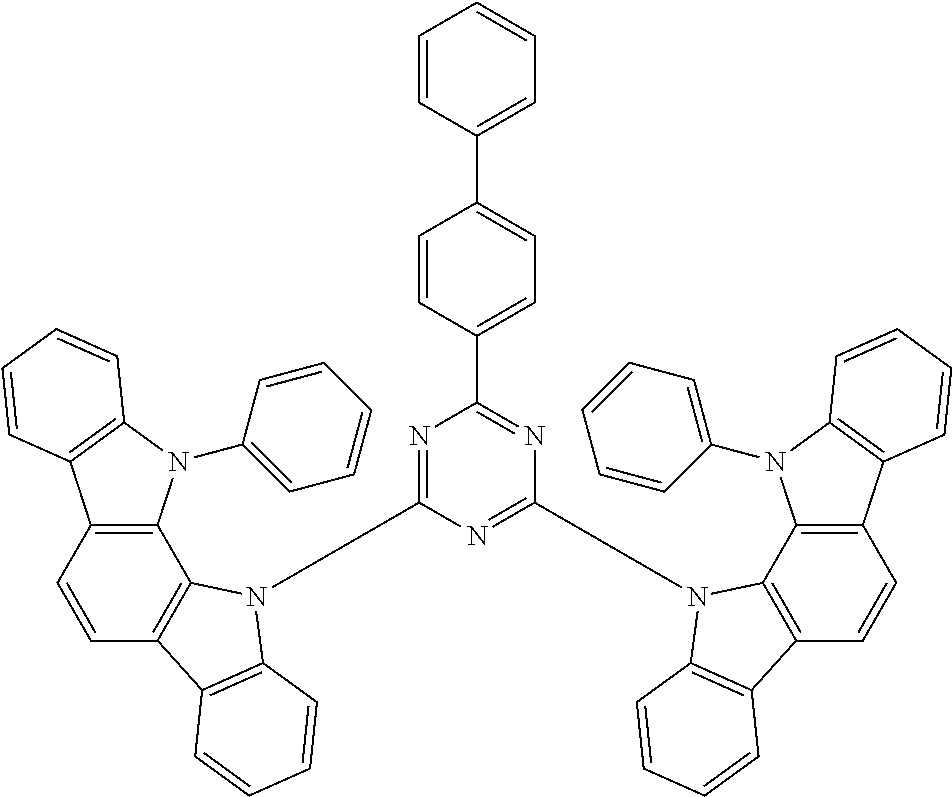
C1=CC(C2=CC=C(C3=NC(N4C5=C(C=CC6=C5N(C5=CC=CC=C5)C5=C6C=CC=C5)C5=C4C=CC=C5)=NC(N4C5=C(C=CC6=C5N(C5=CC=CC=C5)C5=C6C=CC=C5)C5=C4C=CC=C5)=N3)C=C2)=CC=C1
